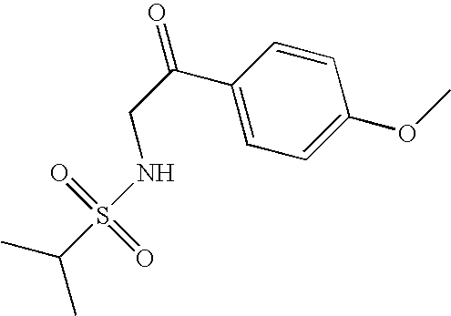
S(NCC(=O)C1=CC=C(OC)C=C1)(=O)(=O)C(C)C
